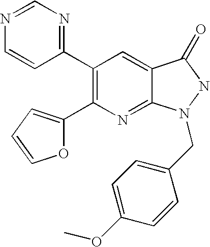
C1=NC=CC(C2=C(C3=CC=CO3)N=C3C(=C2)C(=O)NN3CC2=CC=C(OC)C=C2)=N1
